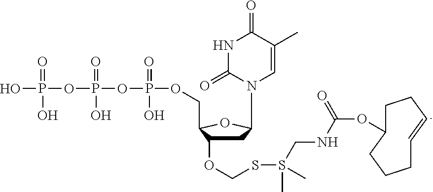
C1C(OCSS(CNC(OC2CCC=CCCC2)=O)(C)C)C(COP(OP(OP(O)(=O)O)(=O)O)(=O)O)OC1N1C=C(C)C(=O)NC1=O
